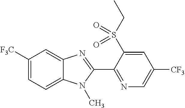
C1([F3C])=CC=C2C(=C1)N=C(C1=NC=C([CF3])C=C1S(CC)(=O)=O)N2C
